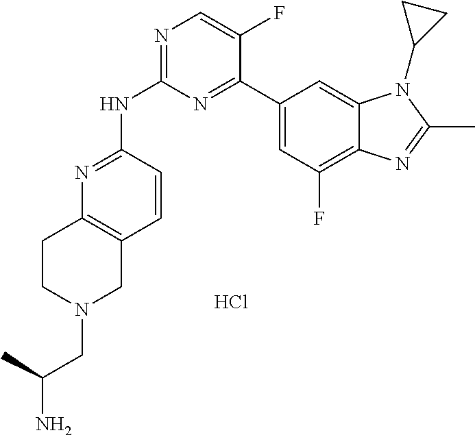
N1=C(NC2=NC=C(F)C(C3=CC(F)=C4C(=C3)N(C3CC3)C(C)=N4)=N2)C=CC2=C1CCN(CC(N)C)C2.Cl
